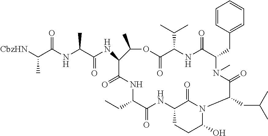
C1=CC(CC2N(C)C(=O)C(CC(C)C)N3C(O)CCC(NC(=O)C(CC)NC(=O)C(NC(C(NC(C([CbzHN])C)=O)C)=O)C(C)OC(=O)C(C(C)C)NC2=O)C3=O)=CC=C1
